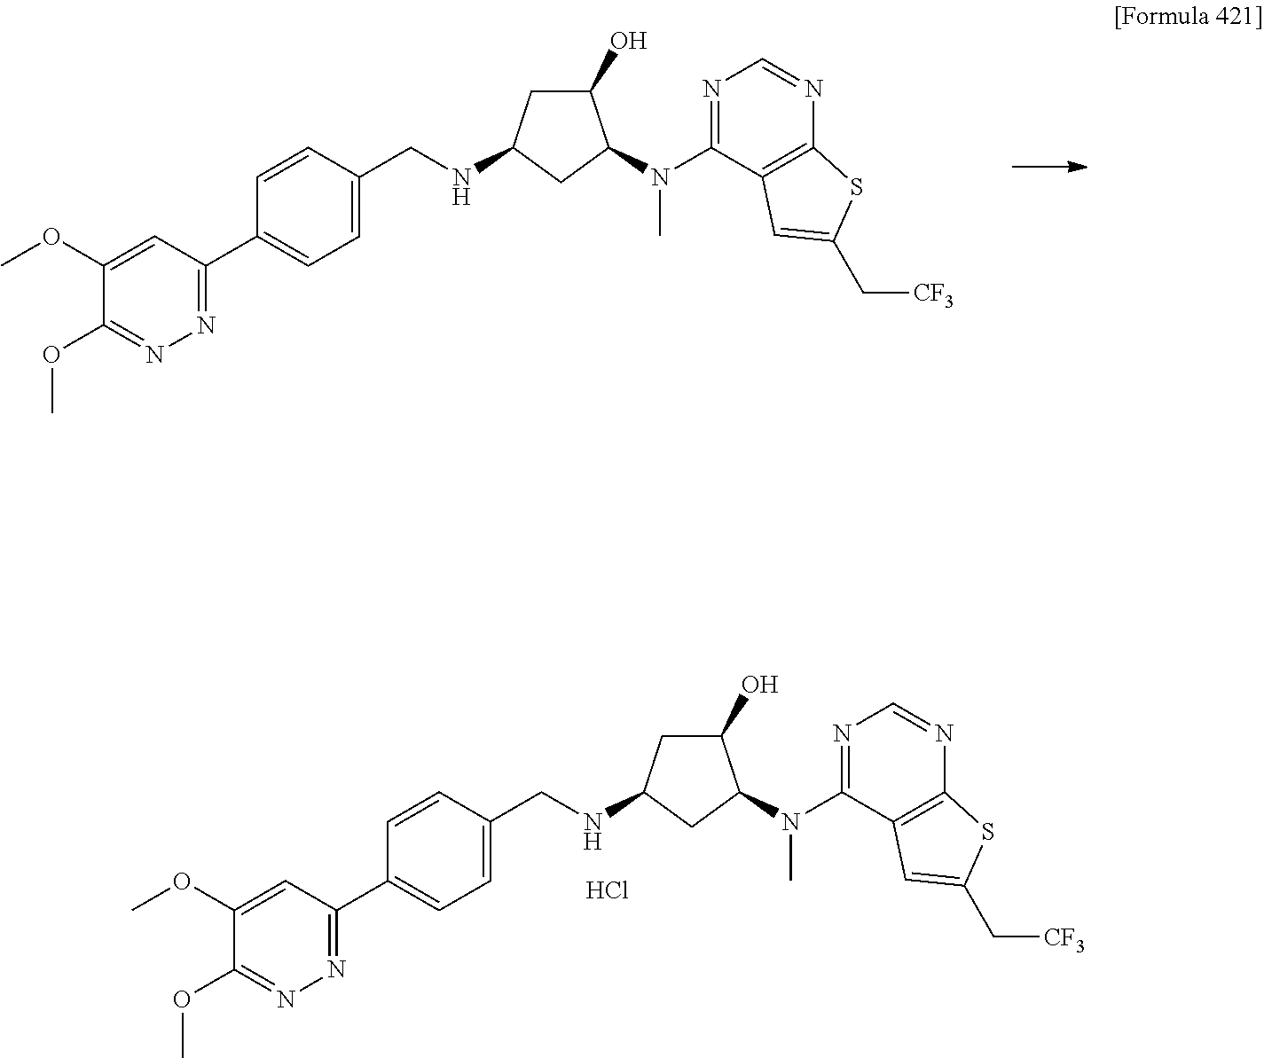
C1(O)CC(NCC2=CC=C(C3=NN=C(OC)C(OC)=C3)C=C2)CC1N(C)C1=NC=NC2=C1C=C(C[CF3])S2.C1(O)CC(NCC2=CC=C(C3=NN=C(OC)C(OC)=C3)C=C2)CC1N(C)C1=NC=NC2=C1C=C(C[CF3])S2.Cl
